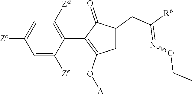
C1=C([Ze])C(C2=C(O[A])CC(CC([R6])=NOCC)C2=O)=C([Za])C=C1[Zc]
